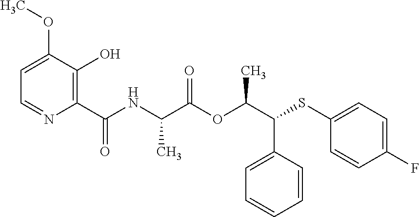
C1=C(C(C(OC(C(NC(C2=C(O)C(OC)=CC=N2)=O)C)=O)C)SC2=CC=C(F)C=C2)C=CC=C1
